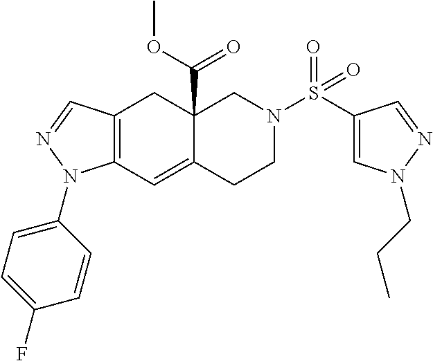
C12=C(C=C3C(C(OC)=O)(C1)CN(S(C1=CN(CCC)N=C1)(=O)=O)CC3)N(C1=CC=C(F)C=C1)N=C2
